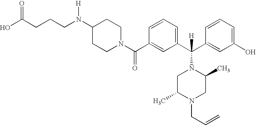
C(CCN(C1CCN(C(C2=CC(C(C3=CC(O)=CC=C3)([H])N3CC(C)N(CC=C)CC3C)=CC=C2)=O)CC1)[H])C(O)=O
